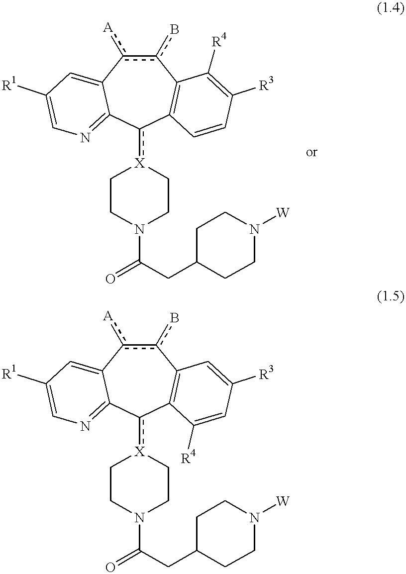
c1(b)c([A])C2=CC([R1])=CN=C2c([X]2CCN(C(=O)CC3CCN([W])CC3)CC2)C2=C1C([R4])=C([R3])C=C2.c1(b)c([A])C2=CC([R1])=CN=C2c([X]2CCN(C(=O)CC3CCN([W])CC3)CC2)C2=C1C=C([R3])C=C2[R4]
